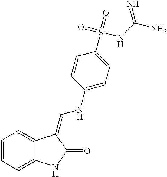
C1=CC=C2C(=C1)C(=CNC1=CC=C(S(=O)(=O)NC(N)=N)C=C1)C(=O)N2
